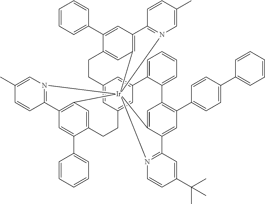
C12=CC3=CC(=C1)C1=CC=CC=C1C1=C(C4=CC=C(C5=CC=CC=C5)C=C4)C=C4C(=C1)[Ir]15(C6=C(C=C(C7=CC=CC=C7)C(=C6)CC3)C3=N1C=C(C)C=C3)(C1=C(C=C(C3=CC=CC=C3)C(=C1)CC2)C1=N5C=C(C)C=C1)N1=C4C=C(C(C)(C)C)C=C1
